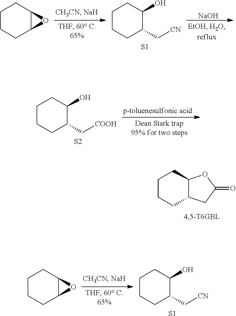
[NaOH].C1CCC2C(C1)O2.C1CCC(C[CN])C(O)C1.[S1].C1CCC(C[COOH])C(O)C1.[S2].C1CCC2C(C1)OC(=O)C2.C1CCC2C(C1)O2.C1CCC(C[CN])C(O)C1.[S1]
